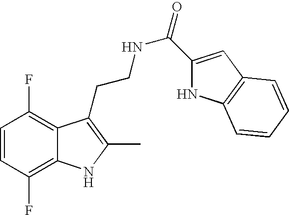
C1=CC(F)=C2C(=C1F)C(CCNC(=O)C1=CC3=C(N1)C=CC=C3)=C(C)N2
